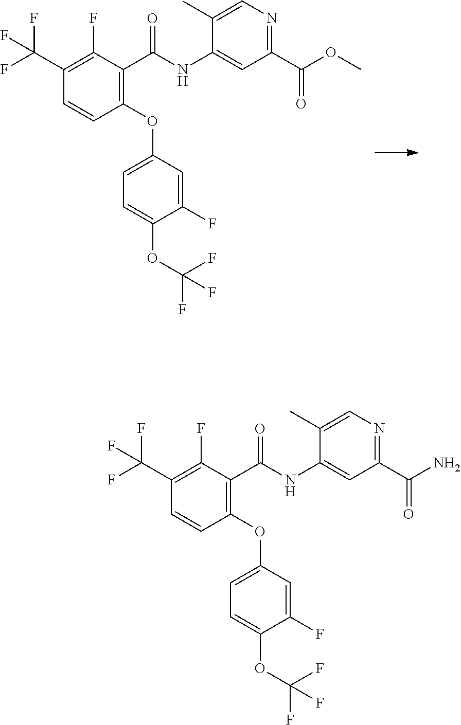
C1(OC2=CC=C(OC(F)(F)F)C(F)=C2)=C(C(NC2=CC(C(OC)=O)=NC=C2C)=O)C(F)=C(C(F)(F)F)C=C1.C1(OC2=CC=C(OC(F)(F)F)C(F)=C2)=C(C(NC2=CC(C(N)=O)=NC=C2C)=O)C(F)=C(C(F)(F)F)C=C1
